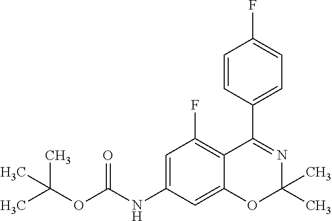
C1=CC(C2=NC(C)(C)OC3=CC(NC(OC(C)(C)C)=O)=CC(F)=C32)=CC=C1F
